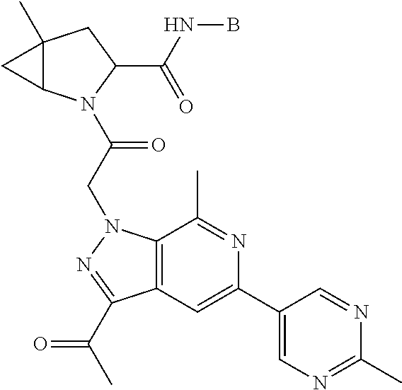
C12(C)C(N(C(CN3C4=C(C=C(C5=CN=C(C)N=C5)N=C4C)C(C(C)=O)=N3)=O)C(C(NB)=O)C1)C2
